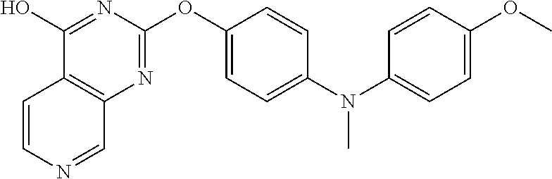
C1(OC2=NC3=C(C(O)=N2)C=CN=C3)=CC=C(N(C2=CC=C(OC)C=C2)C)C=C1
